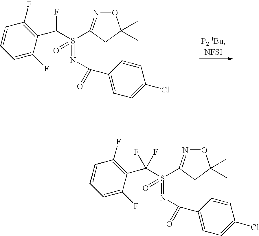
O1N=C(S(C(C2=C(F)C=CC=C2F)F)(=NC(C2=CC=C(Cl)C=C2)=O)=O)CC1(C)C.O1N=C(S(C(C2=C(F)C=CC=C2F)(F)F)(=NC(C2=CC=C(Cl)C=C2)=O)=O)CC1(C)C
